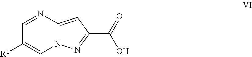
C12=CC(C(=O)O)=NN1C=C([R1])C=N2
